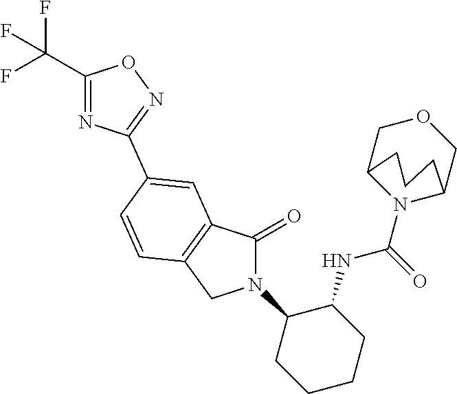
C1(=O)N(C2CCCCC2NC(=O)N2C3COCC2CCC3)CC2=C1C=C(C1=NOC(C(F)(F)F)=N1)C=C2
